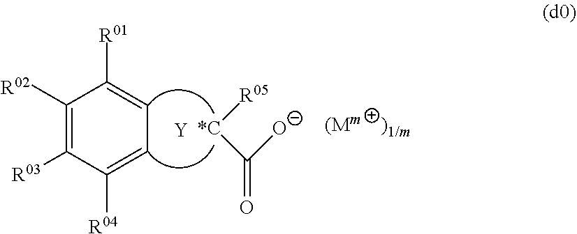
C1([R02])=C([R03])C([R04])=CC=C1[R01].[*C](C([O-])=O)[R05].[Y]
